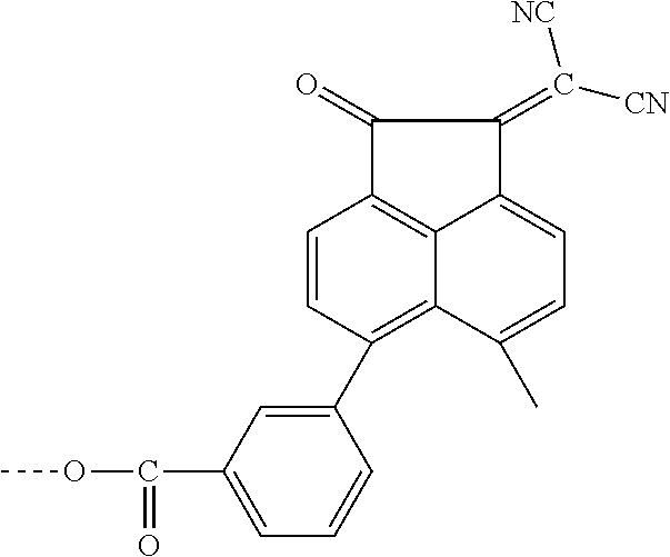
C1(=O)C2=C3C(=CC=C(C)C3=C(C3=CC(C(OC)=O)=CC=C3)C=C2)C1=C([CN])[NC]
